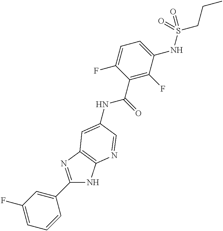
C1(C2=CC(F)=CC=C2)=NC2=C(N1)N=CC(NC(C1=C(F)C(NS(CCC)(=O)=O)=CC=C1F)=O)=C2
